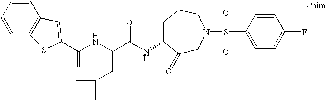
C(NC(C(NC1CCCN(S(C2=CC=C(F)C=C2)(=O)=O)CC1=O)=O)CC(C)C)(=O)C1=CC2=C(C=CC=C2)S1
